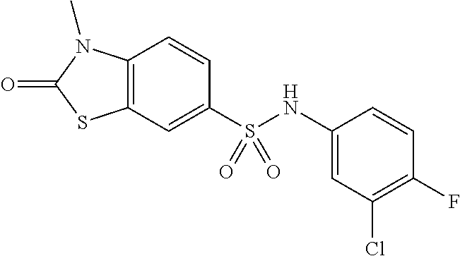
C1=CC2=C(C=C1S(NC1=CC(Cl)=C(F)C=C1)(=O)=O)SC(=O)N2C
